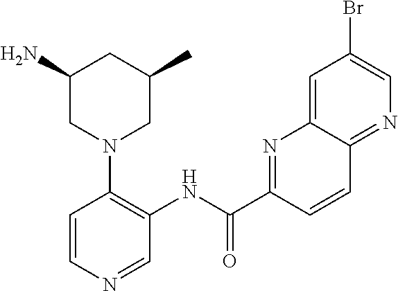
C1(N)CN(C2=C(NC(C3=NC4=CC(Br)=CN=C4C=C3)=O)C=NC=C2)CC(C)C1
